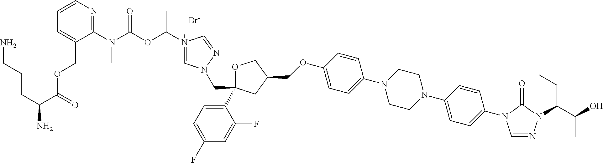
[Br-].C1(N2C=NN(C(C(O)C)CC)C2=O)=CC=C(N2CCN(C3=CC=C(OCC4COC(C5=CC=C(F)C=C5F)(CN5C=N(C(OC(N(C6=NC=CC=C6COC(C(CCCN)N)=O)C)=O)C)C=N5)C4)C=C3)CC2)C=C1
